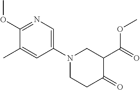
C1(N2CCC(=O)C(C(=O)OC)C2)=CN=C(OC)C(C)=C1
